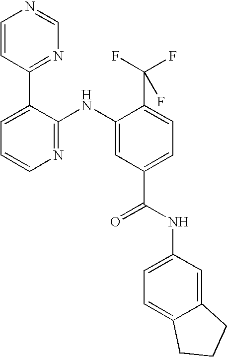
N1=C(NC2=CC(C(NC3=CC=C4C(=C3)CCC4)=O)=CC=C2C(F)(F)F)C(C2=NC=NC=C2)=CC=C1
